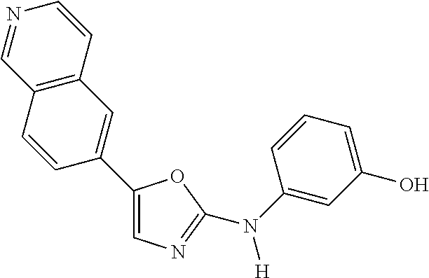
C1(C2=CC3=C(C=C2)C=NC=C3)=CN=C(N(C2=CC(O)=CC=C2)[H])O1
